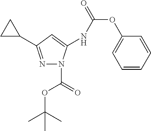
N1=C(C2CC2)C=C(NC(OC2=CC=CC=C2)=O)N1C(=O)OC(C)(C)C
